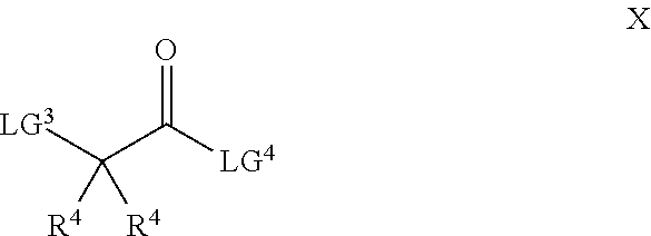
[LG3]C(C([LG4])=O)([R4])[R4]
